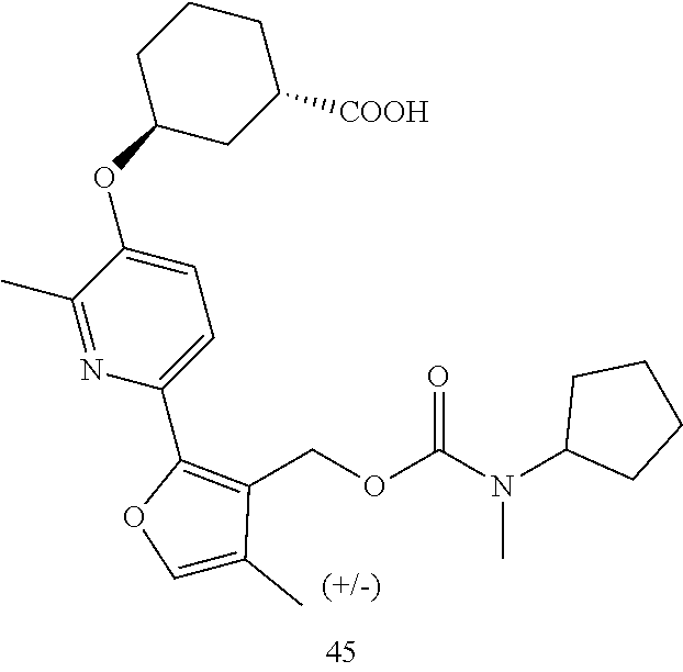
C1CCC(OC2=CC=C(C3=C(COC(N(C4CCCC4)C)=O)C(C)=CO3)N=C2C)CC1[COOH]
